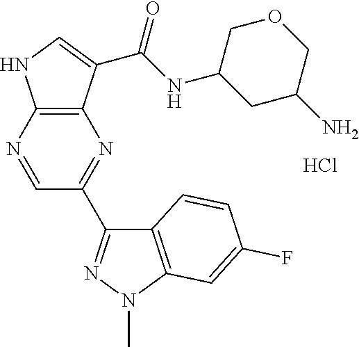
C1=NC2=C(N=C1C1=NN(C)C3=C1C=CC(F)=C3)C(C(=O)NC1CC(N)COC1)=CN2.Cl
